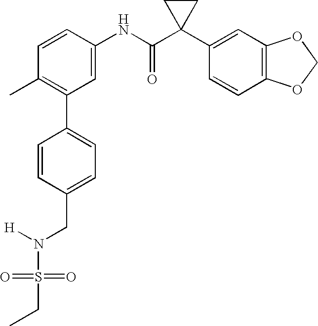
C1(NC(C2(C3=CC4=C(C=C3)OCO4)CC2)=O)=CC(C2=CC=C(CN([H])S(=O)(=O)CC)C=C2)=C(C)C=C1
